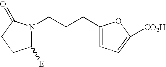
N1(CCCC2=CC=C([CO2H])O2)C([E])CCC1=O
